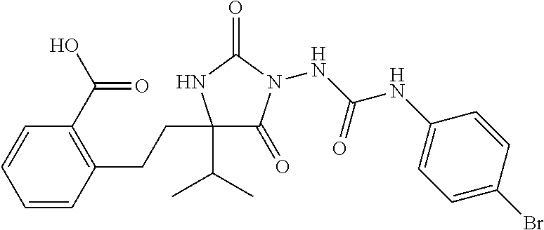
N(C(NC1=CC=C(Br)C=C1)=O)N1C(=O)C(C(C)C)(CCC2=C(C(=O)O)C=CC=C2)NC1=O
